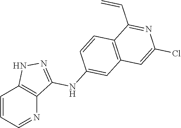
C1=CC=NC2=C1NN=C2NC1=CC2=C(C=C1)C(C=C)=NC(Cl)=C2
